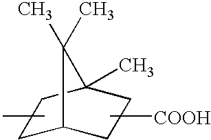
C1C2CCC(C)(C1)C2(C)C.[COOH]
